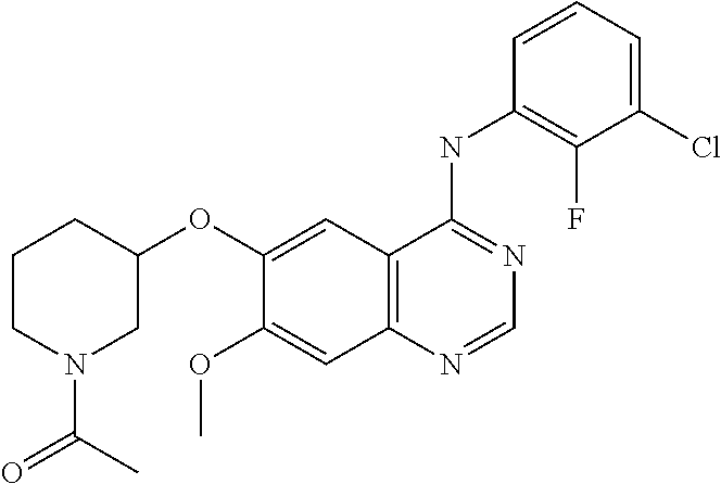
C1(OC2=CC3=C(C=C2OC)N=CN=C3NC2=C(F)C(Cl)=CC=C2)CCCN(C(=O)C)C1
